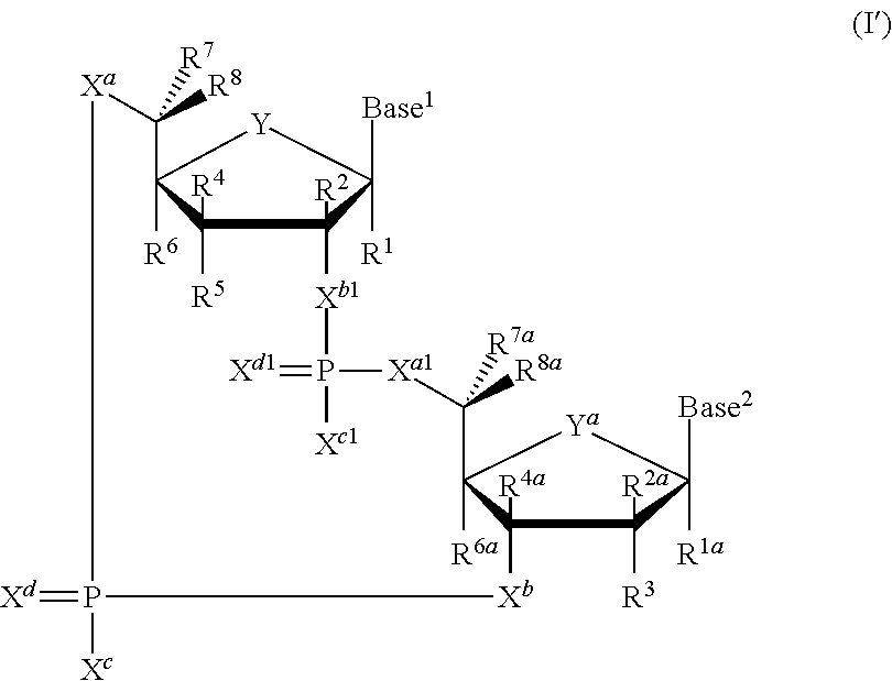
[Base1]C1([R1])C2([R2])C([R5])([R4])C([R6])([Y]1)C([R8])([R7])[Xa]P(=[Xd])([Xc])[Xb]C1([R4a])C([R3])([R2a])C([Base2])([R1a])[Ya]C1([R6a])C([R8a])([R7a])[Xa1]P([Xc1])(=[Xd1])[Xb1]2
